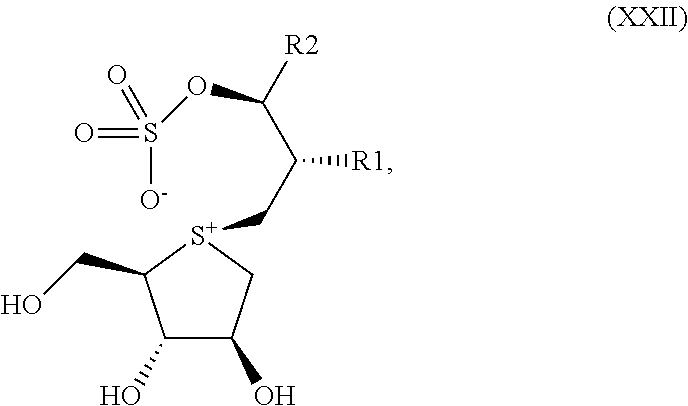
C1(O)C(O)C[S+](CC([R1])C([R2])OS(=O)([O-])=O)C1CO
